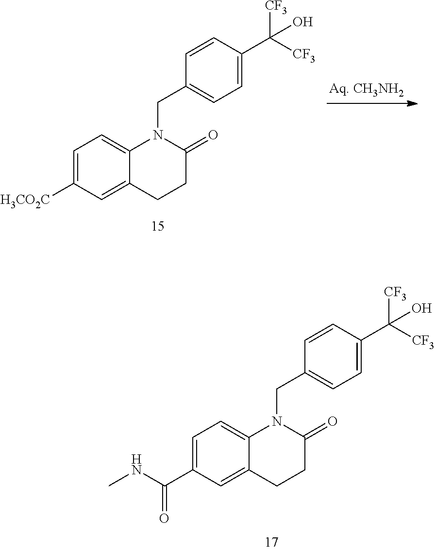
C1([H3CO2C])=CC=C2C(=C1)CCC(=O)N2CC1=CC=C(C([CF3])([CF3])O)C=C1.C1(C(NC)=O)=CC=C2C(=C1)CCC(=O)N2CC1=CC=C(C([CF3])([CF3])O)C=C1
